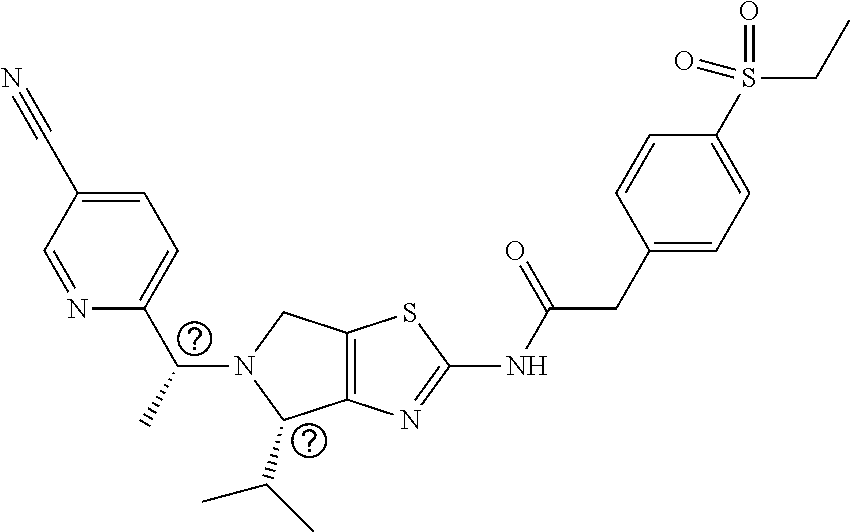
C12=C(N=C(NC(CC3=CC=C(S(CC)(=O)=O)C=C3)=O)S1)C(C(C)C)N(C(C1=CC=C(C#N)C=N1)C)C2
